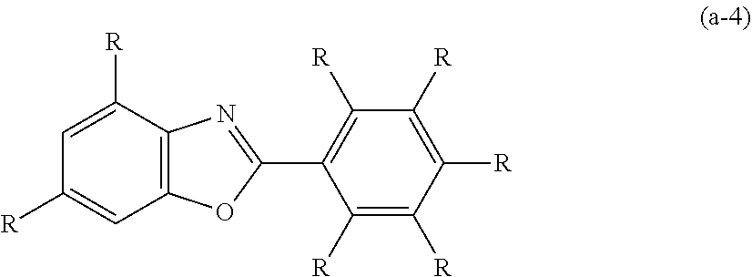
C1=C([R])C2=C(C=C1[R])OC(C1=C([R])C([R])=C([R])C([R])=C1[R])=N2
